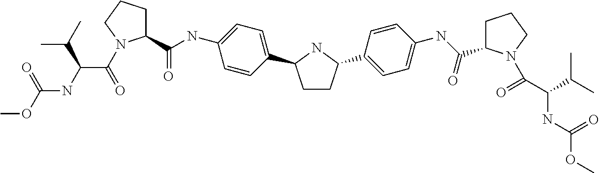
C1CC(C2=CC=C(NC(C3CCCN3C(C(C(C)C)NC(OC)=O)=O)=O)C=C2)NC1C1=CC=C(NC(C2CCCN2C(C(NC(OC)=O)C(C)C)=O)=O)C=C1
